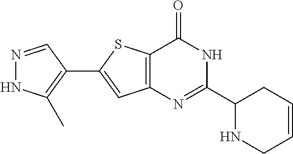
N1=CC(C2=CC3=C(S2)C(=O)NC(C2NCC=CC2)=N3)=C(C)N1
